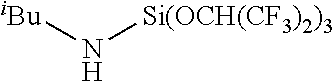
[iBu]N[Si(OCH(CF3)2)3]
